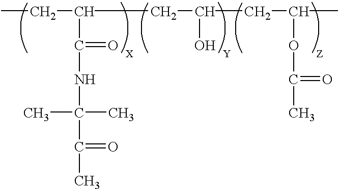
CCC(C(=O)NC(C)(C)C(=O)C)CC(O)CC(C)OC(=O)C
